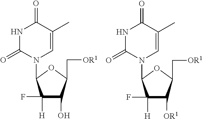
N1C(=O)N(C2C(F)([H])C(O)C(C[OR1])O2)C=C(C)C1=O.N1C(=O)N(C2C(F)([H])C([OR1])C(C[OR1])O2)C=C(C)C1=O
